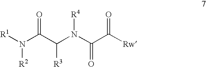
[R1]N(C(C(N([R4])C(C([Rw])=O)=O)[R3])=O)[R2]
